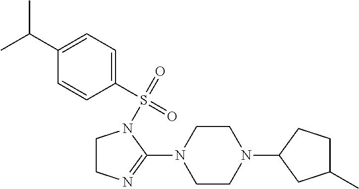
C1(C(C)C)=CC=C(S(=O)(=O)N2CCN=C2N2CCN(C3CC(C)CC3)CC2)C=C1
